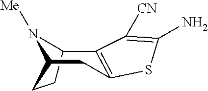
C12=C(SC(N)=C1[CN])CC1CCC2N1[Me]
